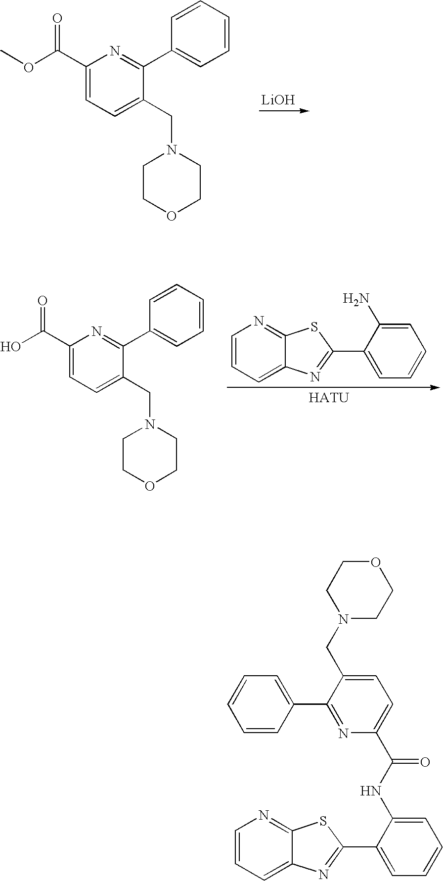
[LiOH].C1(C(OC)=O)=CC=C(CN2CCOCC2)C(C2=CC=CC=C2)=N1.C1=CC=C2C(=N1)SC(C1=CC=CC=C1N)=N2.C1(C(O)=O)=CC=C(CN2CCOCC2)C(C2=CC=CC=C2)=N1.C1=CC=C2C(=N1)SC(C1=CC=CC=C1NC(C1=CC=C(CN3CCOCC3)C(C3=CC=CC=C3)=N1)=O)=N2
